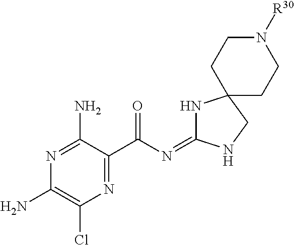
N1=C(C(=O)N=C2NC3(CN2)CCN([R30])CC3)C(N)=NC(N)=C1Cl
